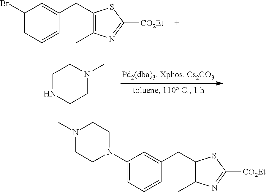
C1NCCN(C)C1.C1(Br)=CC=CC(CC2=C(C)N=C([CO2Et])S2)=C1.C1(N2CCN(C)CC2)=CC=CC(CC2=C(C)N=C([CO2Et])S2)=C1
